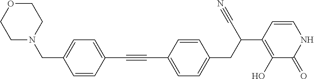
C1(C#CC2=CC=C(CC(C#N)C3=C(O)C(=O)NC=C3)C=C2)=CC=C(CN2CCOCC2)C=C1
